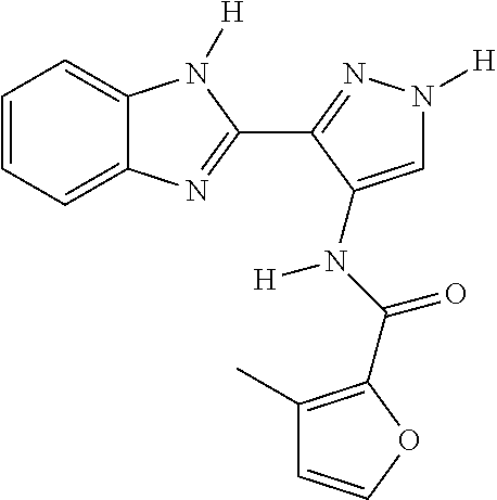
C1=CC=C2C(=C1)N([H])C(C1=NN([H])C=C1N(C(=O)C1=C(C)C=CO1)[H])=N2
